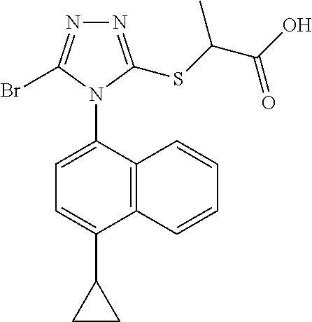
C12=C(C(N3C(Br)=NN=C3SC(C(O)=O)C)=CC=C1C1CC1)C=CC=C2
